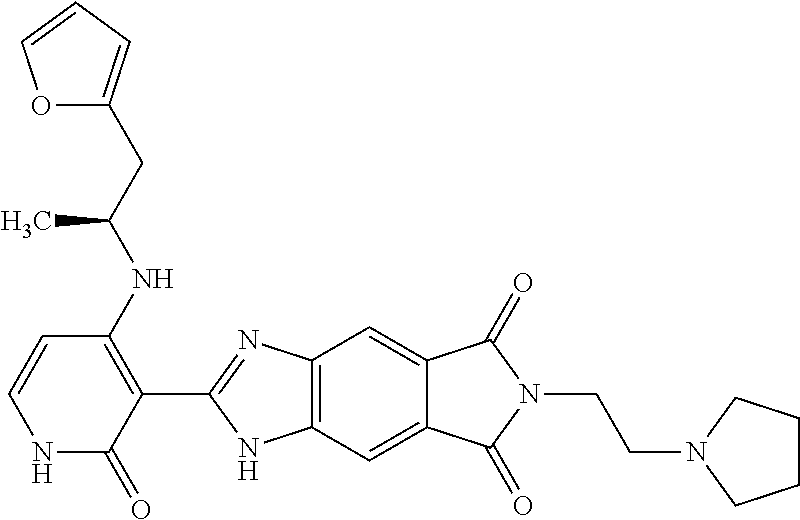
C12=C(C=C3C(=C1)C(=O)N(CCN1CCCC1)C3=O)NC(C1=C(NC(CC3=CC=CO3)C)C=CNC1=O)=N2
